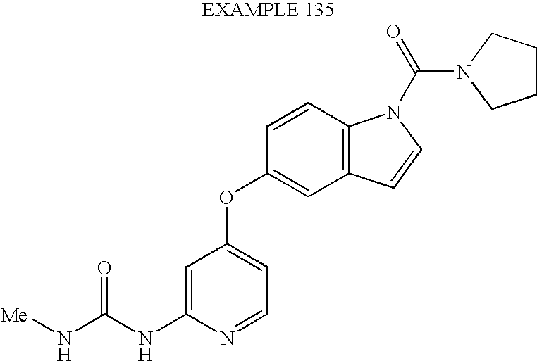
[Me]NC(NC1=CC(OC2=CC3=C(C=C2)N(C(=O)N2CCCC2)C=C3)=CC=N1)=O
